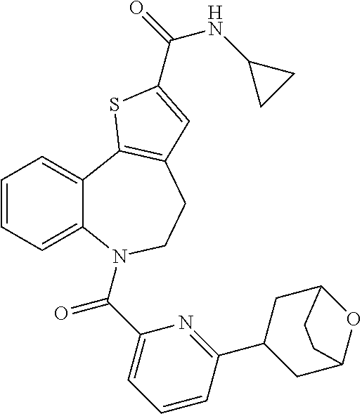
C1=CC=C2C(=C1)C1=C(CCN2C(C2=CC=CC(C3CC4OC(C3)CC4)=N2)=O)C=C(C(=O)NC2CC2)S1
